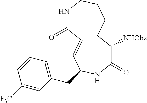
N1C(=O)C=CC(CC2=CC=CC([F3C])=C2)NC(=O)C([NHCbz])CCCC1
